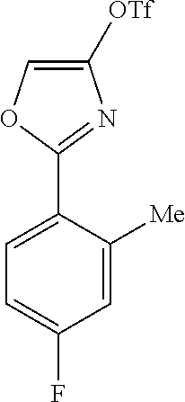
C1(C2=CC=C(F)C=C2[Me])=NC([OTf])=CO1
